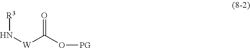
[R3]N[W]C(O[PG])=O
